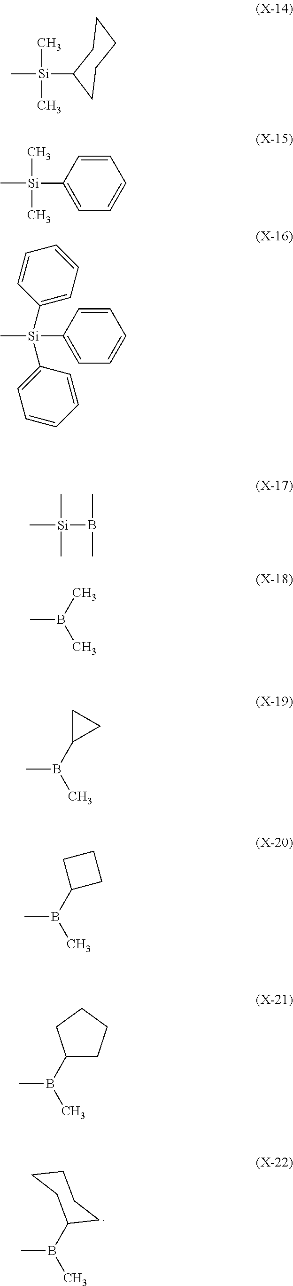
CB(C)C1CCCCC1.C[Si](C)(C)C1CCCCC1.C[Si](C1=CC=CC=C1)(C)C.C[Si](C1=CC=CC=C1)(C1=CC=CC=C1)C1=CC=CC=C1.C[Si](B(C)C)(C)C.CB(C)C.CB(C1CC1)C.CB(C1CCC1)C.CB(C1CCCC1)C
